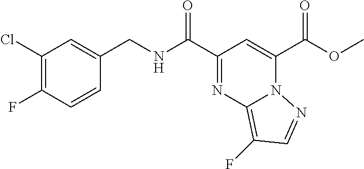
O(C(C1=CC(C(NCC2=CC(Cl)=C(F)C=C2)=O)=NC2=C(F)C=NN12)=O)C
